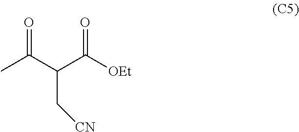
O=C([OEt])C(C(C)=O)C[CN]
